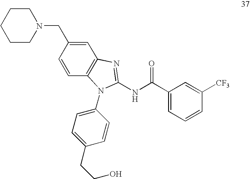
C1=CC(CN2CCCCC2)=CC2=C1N(C1=CC=C(CCO)C=C1)C(NC(C1=CC=CC([CF3])=C1)=O)=N2
